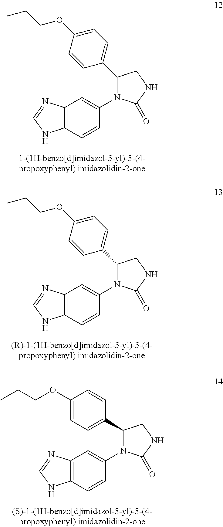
C12=C(C=CC(N3C(C4=CC=C(OCCC)C=C4)CNC3=O)=C1)NC=N2.C12=C(C=CC(N3C(C4=CC=C(OCCC)C=C4)CNC3=O)=C1)NC=N2.C12=C(C=CC(N3C(C4=CC=C(OCCC)C=C4)CNC3=O)=C1)NC=N2
